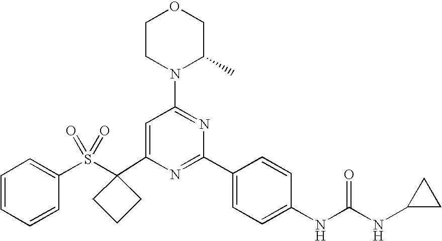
C1(C2(S(C3=CC=CC=C3)(=O)=O)CCC2)=CC(N2C(C)COCC2)=NC(C2=CC=C(NC(=O)NC3CC3)C=C2)=N1
